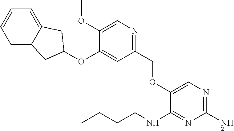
N1=C(COC2=CN=C(N)N=C2NCCCC)C=C(OC2CC3=CC=CC=C3C2)C(OC)=C1
